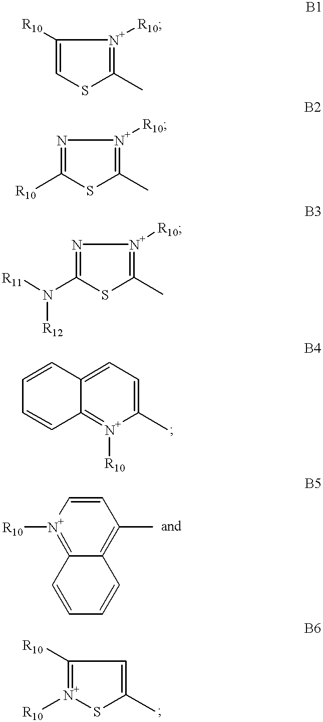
C1([R10])=CSC(C)=[N+]1[R10].N1=C([R10])SC(C)=[N+]1[R10].N1=C(N([R11])[R12])SC(C)=[N+]1[R10].C12=CC=C(C)[N+]([R10])=C1C=CC=C2.C1=C[N+]([R10])=C2C(=C1C)C=CC=C2.C1([R10])=[N+]([R10])SC(C)=C1
